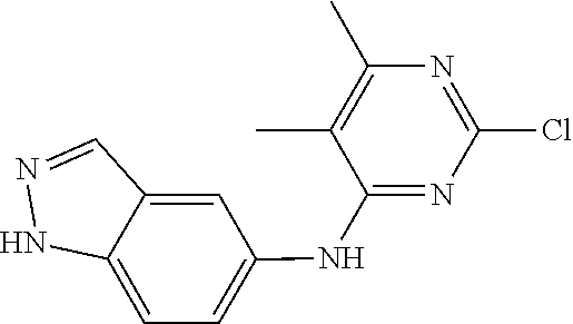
C1(Cl)=NC(C)=C(C)C(NC2=CC=C3C(=C2)C=NN3)=N1
